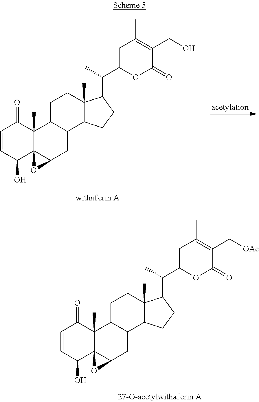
C1=CC(O)C23C(C)(C1=O)C1C(CC2O3)C2C(C)(CC1)C(C(C1OC(=O)C(CO)=C(C)C1)C)CC2.C1=CC(O)C23C(C)(C1=O)C1C(CC2O3)C2C(C)(CC1)C(C(C1OC(=O)C(C[OAc])=C(C)C1)C)CC2
